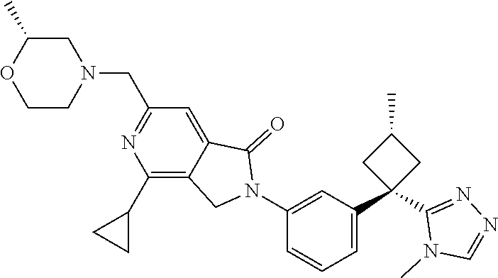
C1CN(CC2=NC(C3CC3)=C3C(=C2)C(=O)N(C2=CC(C4(C5=NN=CN5C)CC(C)C4)=CC=C2)C3)CC(C)O1
